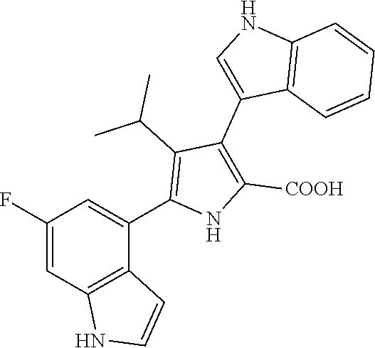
C1(F)=CC2=C(C(C3=C(C(C)C)C(C4=CNC5=C4C=CC=C5)=C([COOH])N3)=C1)C=CN2
